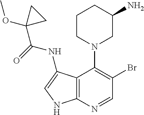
C12=C(N=CC(Br)=C1N1CC(N)CCC1)NC=C2NC(C1(OC)CC1)=O
